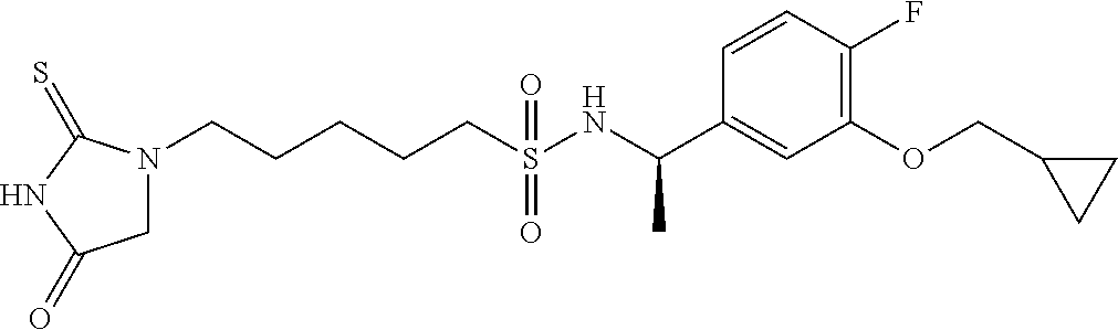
N1(CCCCCS(NC(C2=CC(OCC3CC3)=C(F)C=C2)C)(=O)=O)CC(=O)NC1=S
